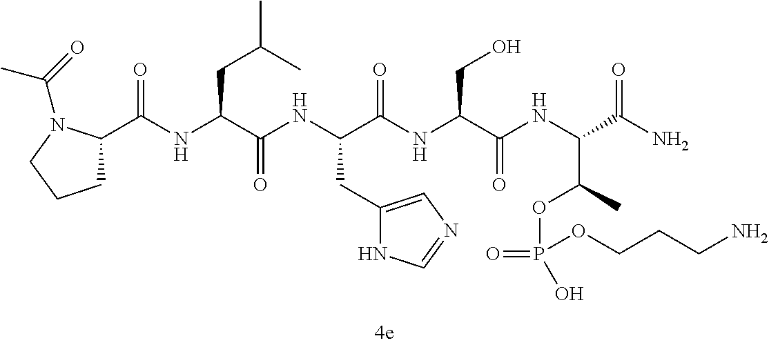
C1C(C(NC(C(NC(C(NC(C(NC(C(N)=O)C(C)OP(=O)(O)OCCCN)=O)CO)=O)CC2=CN=CN2)=O)CC(C)C)=O)N(C(=O)C)CC1
